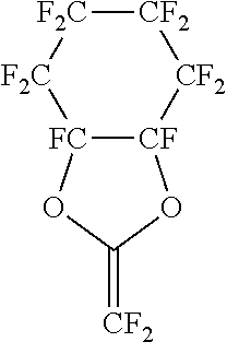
[CF]12[FC](OC(=[CF2])O1)[F2C][F2C][CF2][CF2]2
